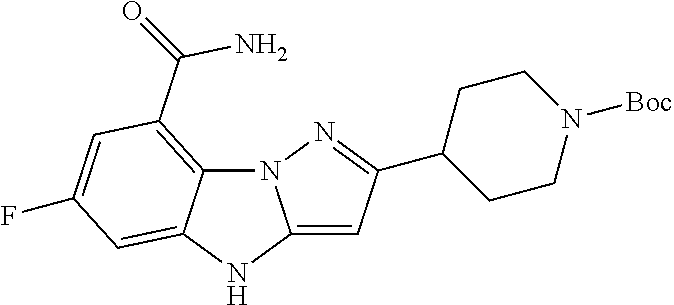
N12C3=C(C(N)=O)C=C(F)C=C3NC1=CC(C1CCN([Boc])CC1)=N2
